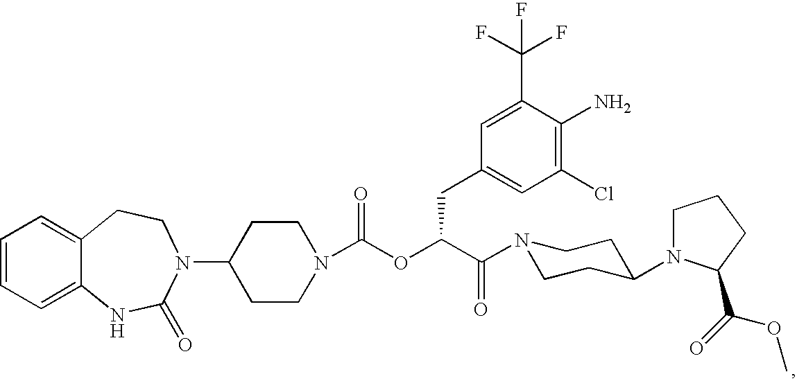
C1=CC=C2C(=C1)CCN(C1CCN(C(OC(C(=O)N3CCC(N4CCCC4C(=O)OC)CC3)CC3=CC(Cl)=C(N)C(C(F)(F)F)=C3)=O)CC1)C(=O)N2
